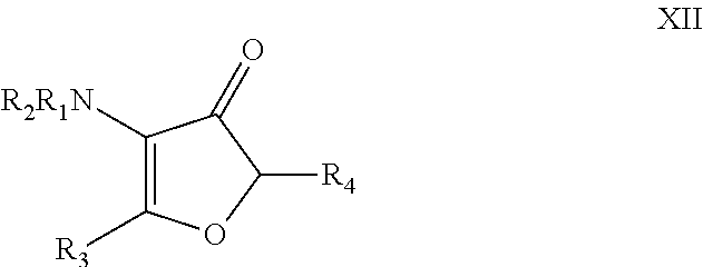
C1([R2R1N])=C([R3])OC([R4])C1=O
